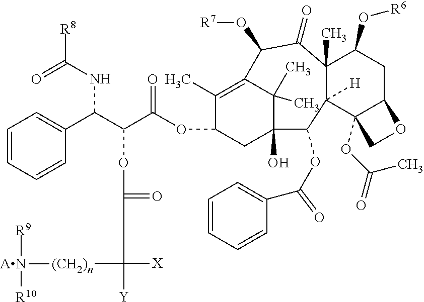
O=C(NC(C(C(OC1CC2(O)C(C)(C)C(=C1C)C(O[R7])C(=O)C1(C)C([H])(C3(OC(=O)C)C(CC1O[R6])OC3)C2OC(C1=CC=CC=C1)=O)=O)OC(CC([X])([Y])[(CH2)n][AN]([R9])[R10])=O)C1=CC=CC=C1)[R8]
